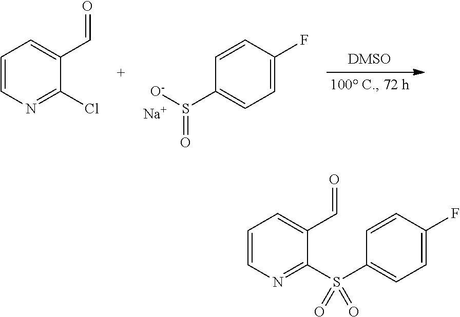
C1(F)=CC=C(S([O-])=O)C=C1.[Na].C1=CN=C(Cl)C(C=O)=C1.C1=CN=C(S(C2=CC=C(F)C=C2)(=O)=O)C(C=O)=C1
